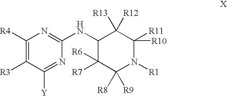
C1([R4])=C([R3])C([Y])=NC(NC2C([R7])([R6])C([R8])([R9])N([R1])C([R11])([R10])C2([R12])[R13])=N1
